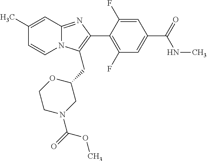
C1(C)=CC2=NC(C3=C(F)C=C(C(NC)=O)C=C3F)=C(CC3CN(C(=O)OC)CCO3)N2C=C1
